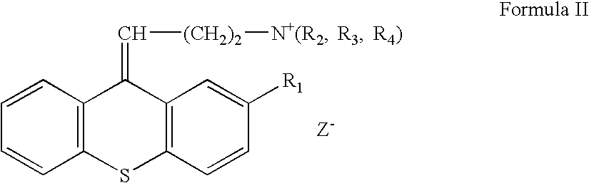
C12=C(SC3=C(C1=C[(CH2)2][N+(R2])C=C([R1])C=C3)C=CC=C2.[Z-].[R3].[R4)]
